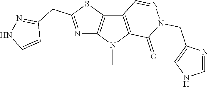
C12=C(N(C)C3=C1C=NN(CC1=CNC=N1)C3=O)N=C(CC1=NNC=C1)S2
